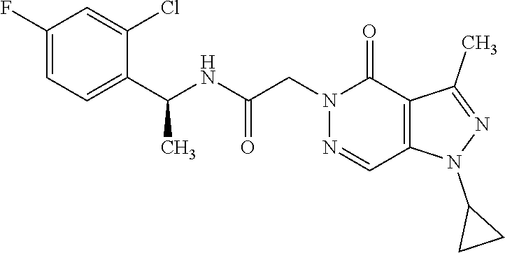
C1(F)=CC=C(C(NC(CN2C(=O)C3=C(C=N2)N(C2CC2)N=C3C)=O)C)C(Cl)=C1
